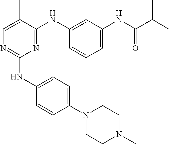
C1(NC2=CC=C(N3CCN(C)CC3)C=C2)=NC=C(C)C(NC2=CC(NC(C(C)C)=O)=CC=C2)=N1
